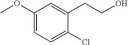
C1(OC)=CC=C(Cl)C(CCO)=C1
